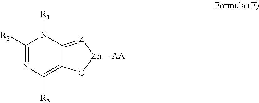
C12=[Z][Zn]([AA])OC1=C([R3])N=C([R2])N2[R1]
